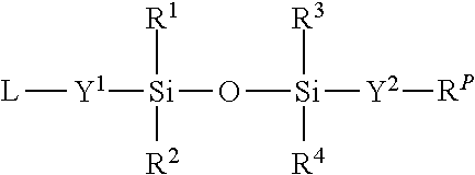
[L][Y1][Si]([R1])([R2])O[Si]([R3])([R4])[Y2][RP]
